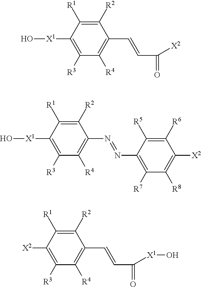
C1([R2])=C([R1])C([X1]O)=C([R3])C([R4])=C1C=CC(=O)[X2].C1([R2])=C([R1])C([X1]O)=C([R3])C([R4])=C1N=NC1=C([R7])C([R8])=C([X2])C([R6])=C1[R5].C1([R2])=C([R1])C([X2])=C([R3])C([R4])=C1C=CC(=O)[X1]O
